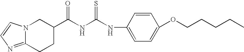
N12C(=NC=C1)CCC(C(NC(NC1=CC=C(OCCCCC)C=C1)=S)=O)C2
